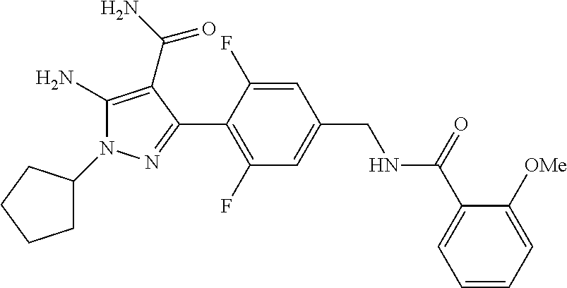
C1=C(CNC(C2=CC=CC=C2[OMe])=O)C=C(F)C(C2=NN(C3CCCC3)C(N)=C2C(=O)N)=C1F
